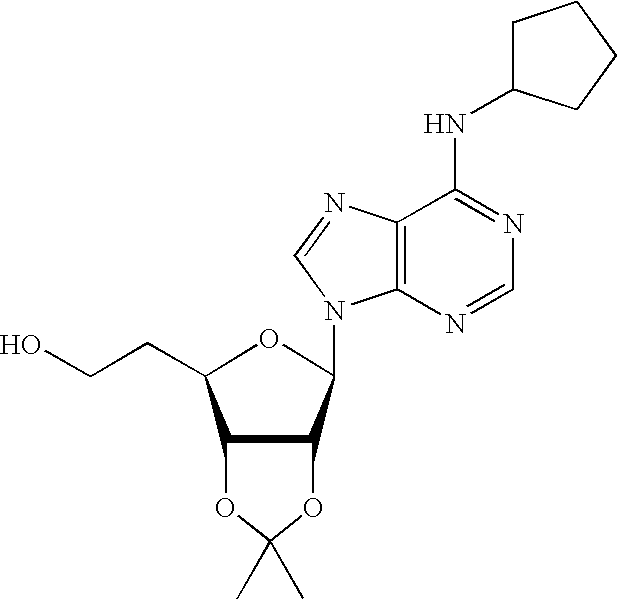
OCCC1C2C(C(N3C4=C(C(NC5CCCC5)=NC=N4)N=C3)O1)OC(C)(C)O2
